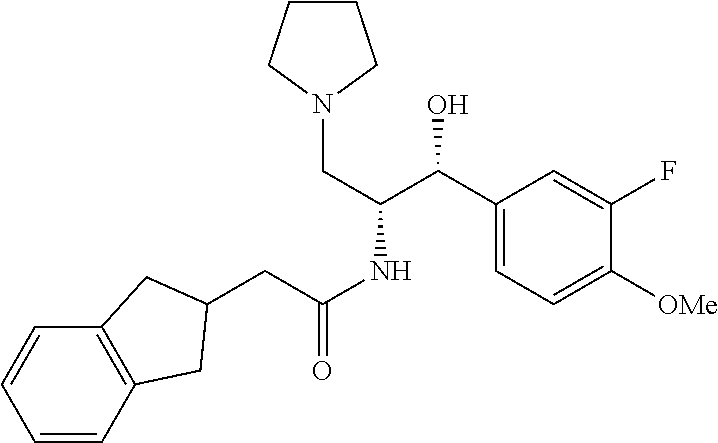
C1(C(O)C(CN2CCCC2)NC(CC2CC3=C(C=CC=C3)C2)=O)=CC=C([OMe])C(F)=C1
